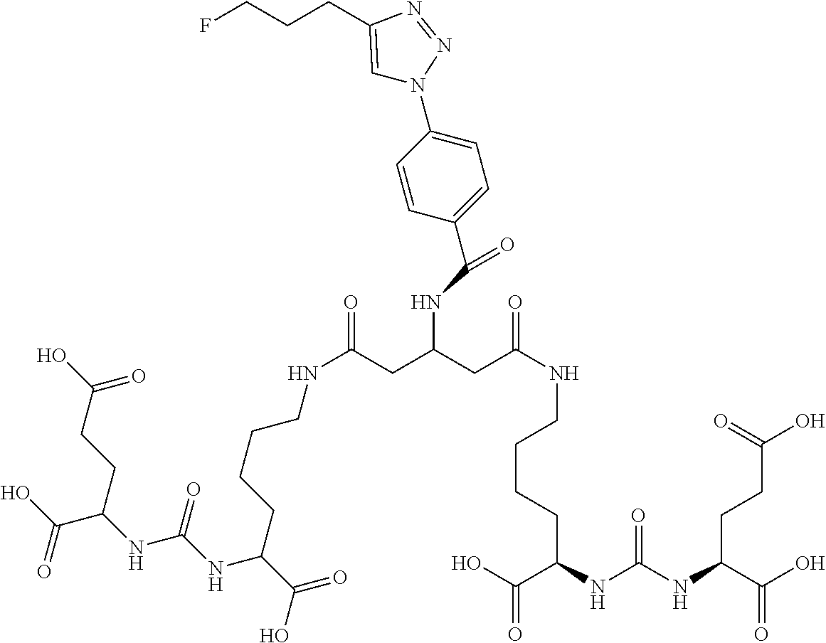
OC(C(NC(NC(C(O)=O)CCC(O)=O)=O)CCCCNC(CC(CC(NCCCCC(C(O)=O)NC(NC(C(O)=O)CCC(O)=O)=O)=O)NC(C1=CC=C(N2C=C(CCCF)N=N2)C=C1)=O)=O)=O
